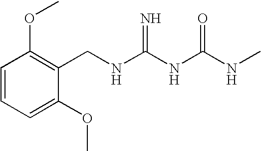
C1=CC=C(OC)C(CNC(NC(NC)=O)=N)=C1OC
